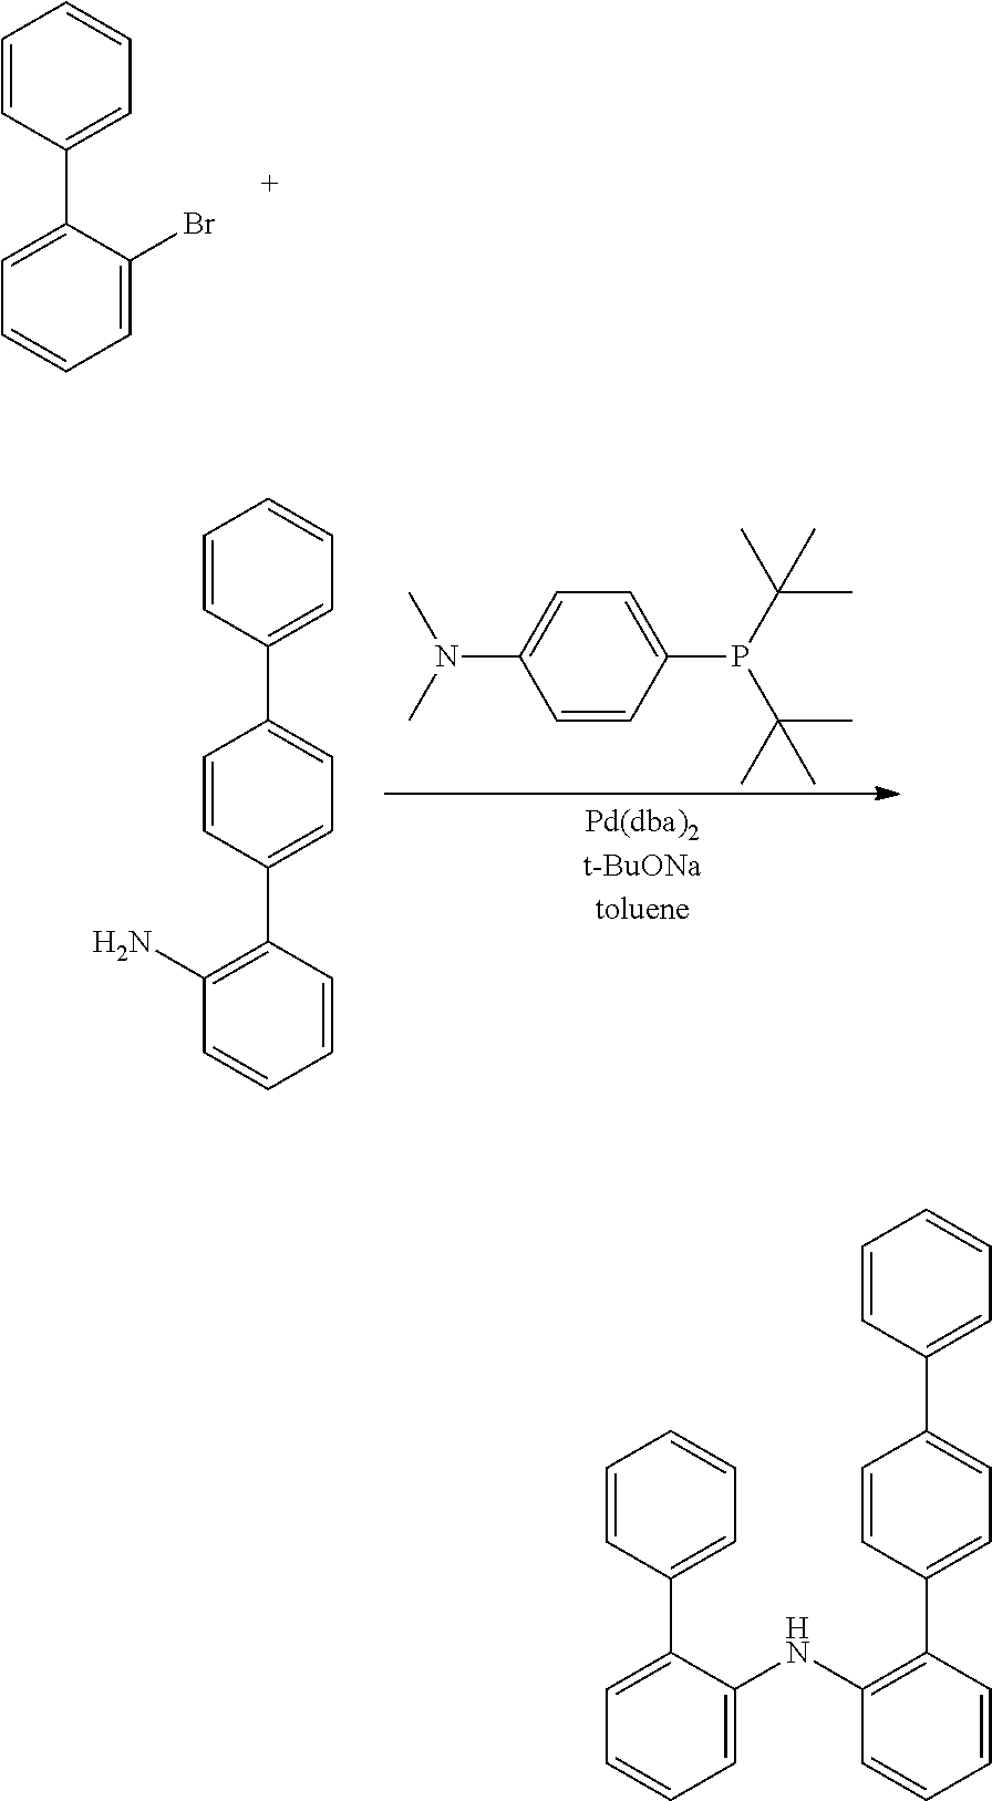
C1=CC(C2=CC=CC=C2Br)=CC=C1.C1(P(C(C)(C)C)C(C)(C)C)=CC=C(N(C)C)C=C1.C1=CC(C2=CC=C(C3=C(N)C=CC=C3)C=C2)=CC=C1.C1=CC(C2=CC=C(C3=C(NC4=CC=CC=C4C4=CC=CC=C4)C=CC=C3)C=C2)=CC=C1
